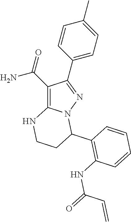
C1(C(=O)N)=C2N(N=C1C1=CC=C(C)C=C1)C(C1=C(NC(=O)C=C)C=CC=C1)CCN2
